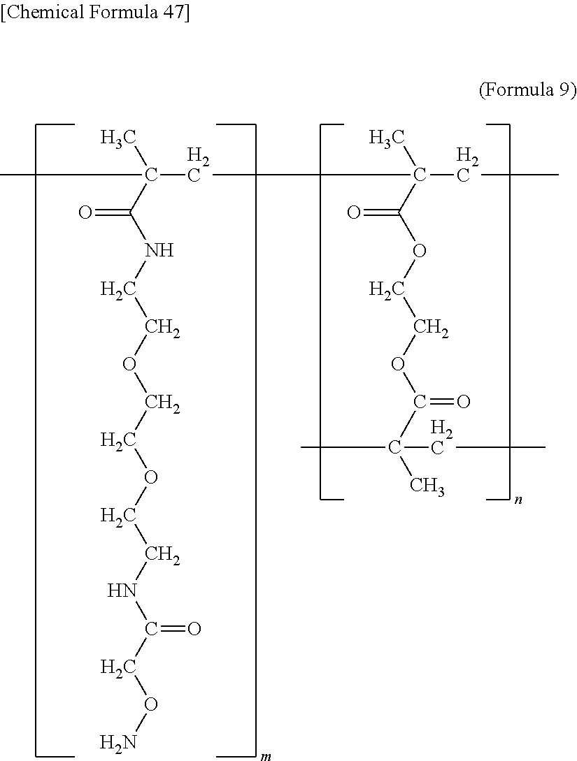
C(CC(CC)(C)C(OCCOC(=O)C(C)(CC)C)=O)(C)(C(NCCOCCOCCNC(=O)CON)=O)C
